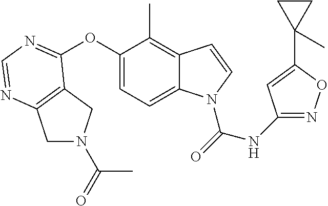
O(C1=CC=C2C(=C1C)C=CN2C(=O)NC1=NOC(C2(C)CC2)=C1)C1=NC=NC2=C1CN(C(=O)C)C2
